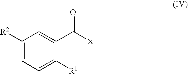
C1([R2])=CC=C([R1])C(C([X])=O)=C1
